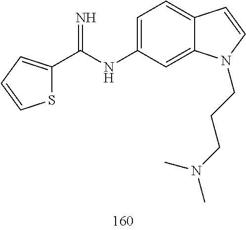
C1=C(NC(C2=CC=CS2)=N)C=C2C(=C1)C=CN2CCCN(C)C
